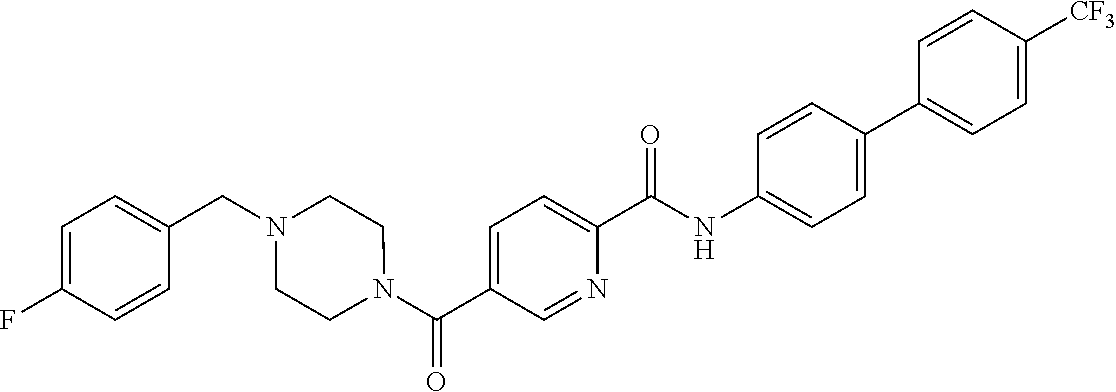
N(C(C1=CC=C(C(N2CCN(CC3=CC=C(F)C=C3)CC2)=O)C=N1)=O)C1=CC=C(C2=CC=C([CF3])C=C2)C=C1
